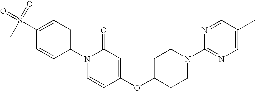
CS(C1=CC=C(N2C=CC(OC3CCN(C4=NC=C(C)C=N4)CC3)=CC2=O)C=C1)(=O)=O
